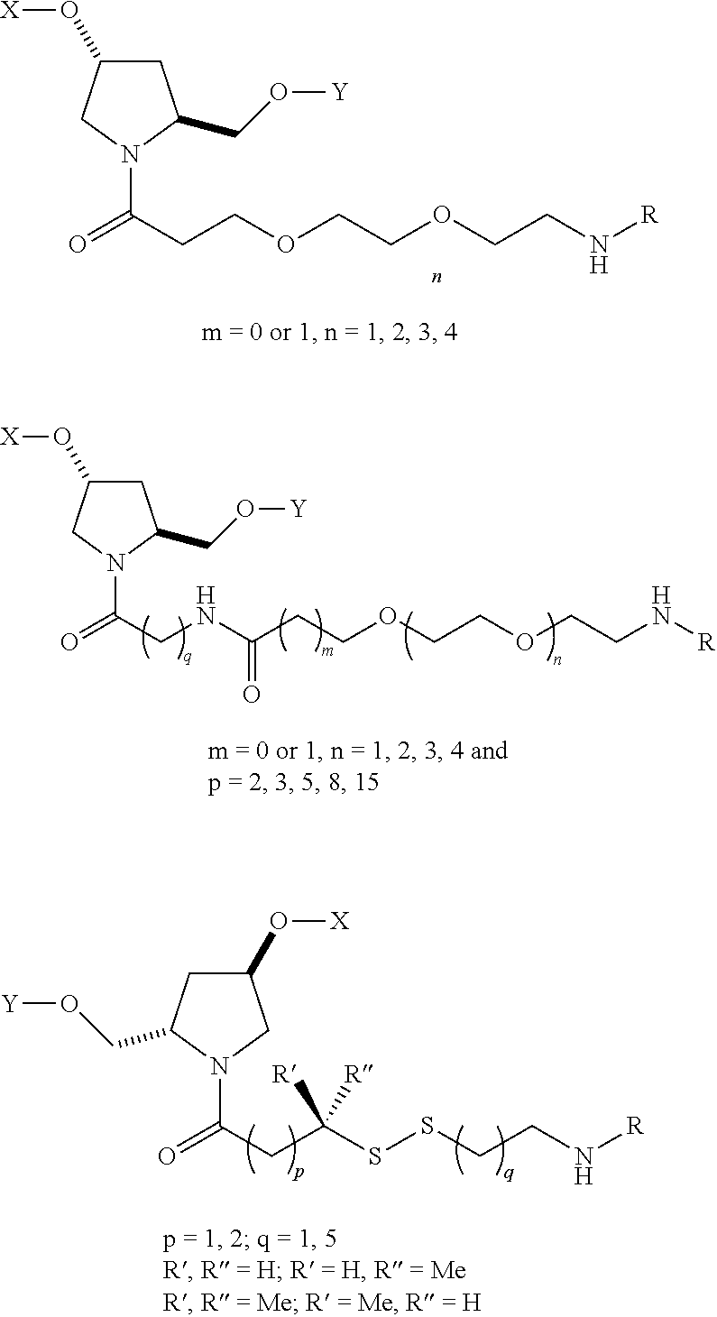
C1C(O[X])CN(C(CCOCCOCCN[R])=O)C1CO[Y].C1C(O[X])CN(C(CNC(CCOCCOCCN[R])=O)=O)C1CO[Y].C1(O[X])CC(CO[Y])N(C(CC(SSCCN[R])([R])[R])=O)C1
